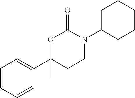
O1C(C2=CC=CC=C2)(C)CCN(C2CCCCC2)C1=O
